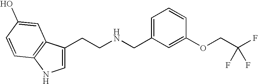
C1=C(CCNCC2=CC=CC(OCC(F)(F)F)=C2)C2=C(N1)C=CC(O)=C2
